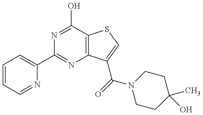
C1(C2=NC3=C(C(O)=N2)SC=C3C(=O)N2CCC(C)(O)CC2)=CC=CC=N1
